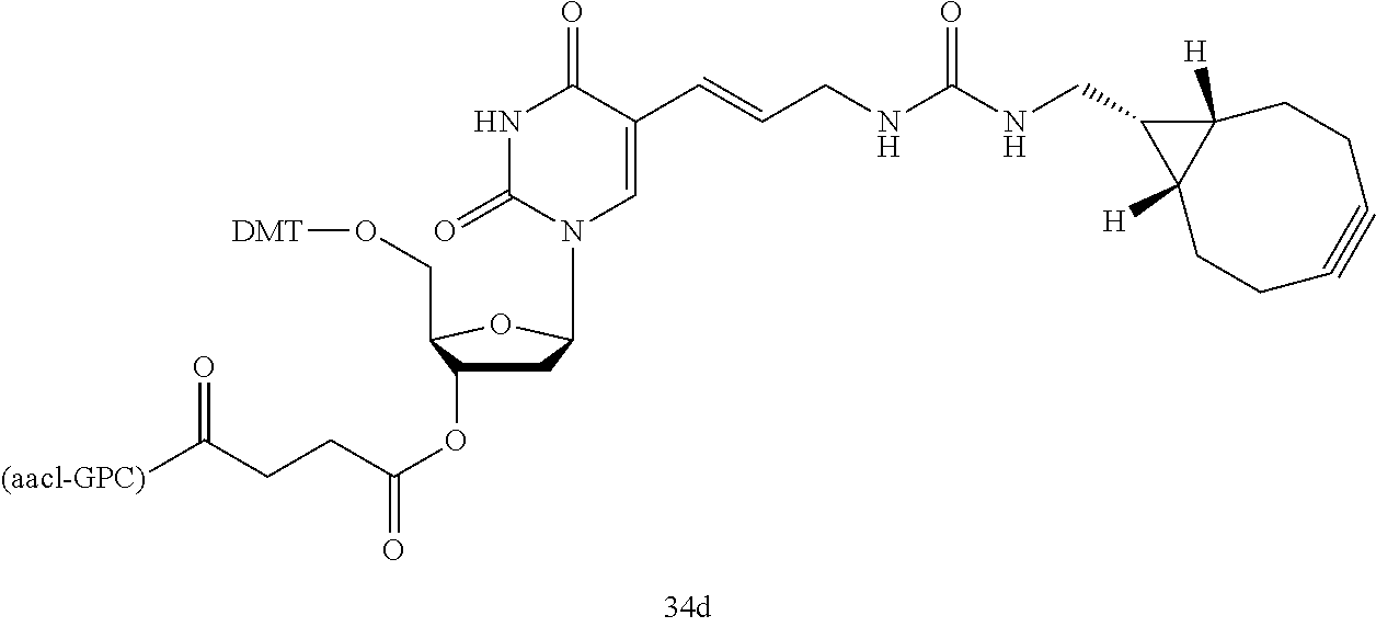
N(CC1C2([H])C1([H])CCC#CCC2)C(=O)NCC=CC1=CN(C2CC(OC(=O)CCC([(aacl-GPC)])=O)C(CO[DMT])O2)C(=O)NC1=O
